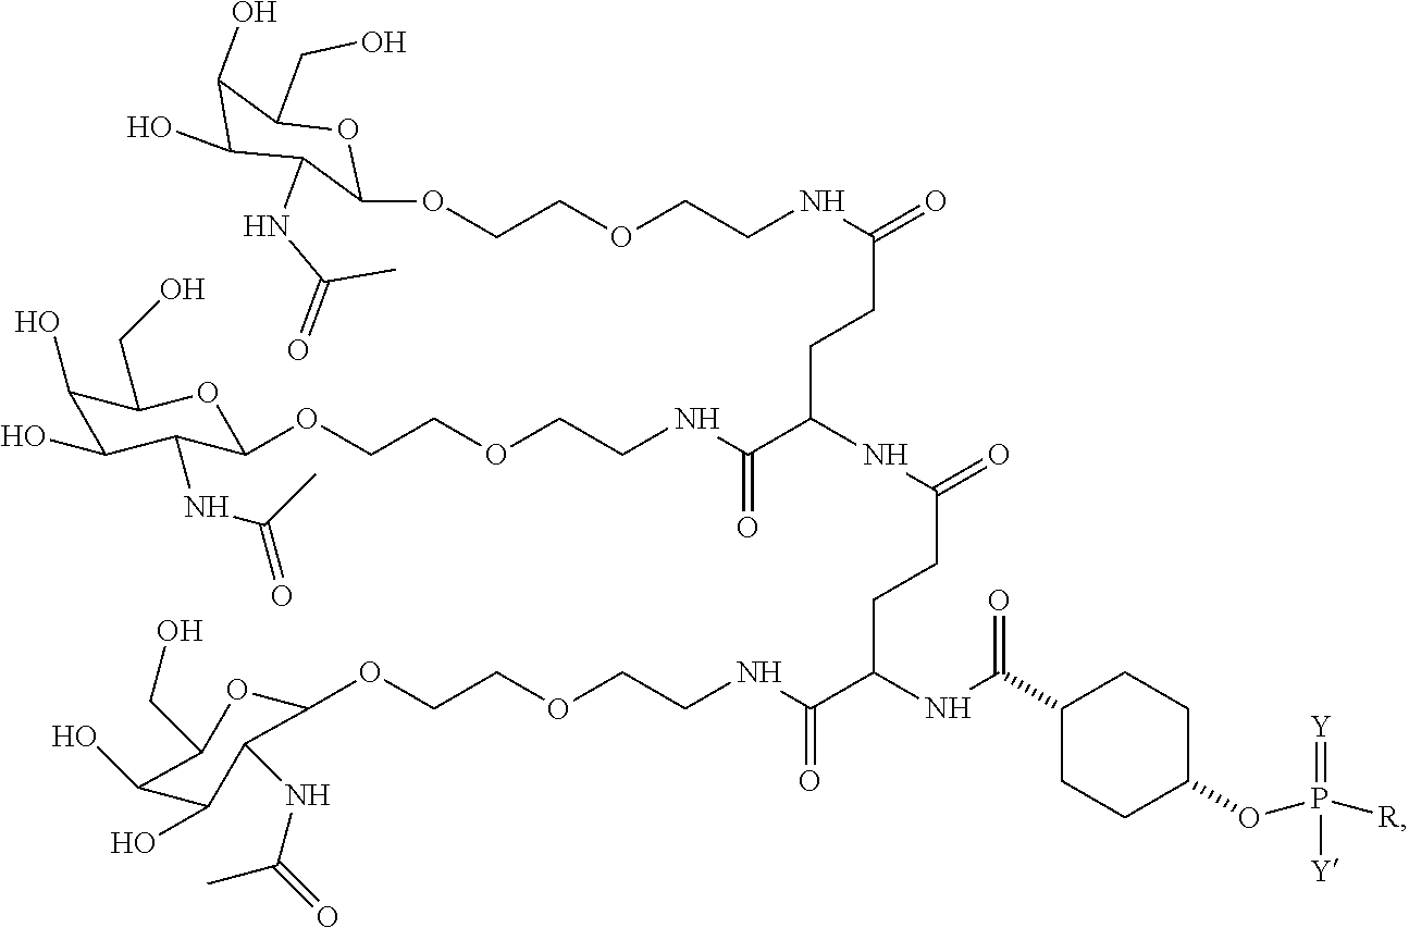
C1(O)C(O)C(NC(C)=O)C(OCCOCCNC(CCC(C(NCCOCCOC2C(NC(C)=O)C(O)C(O)C(CO)O2)=O)NC(CCC(C(NCCOCCOC2OC(CO)C(O)C(O)C2NC(=O)C)=O)NC(C2CCC(OP([R])([Y])=[Y])CC2)=O)=O)=O)OC1CO
